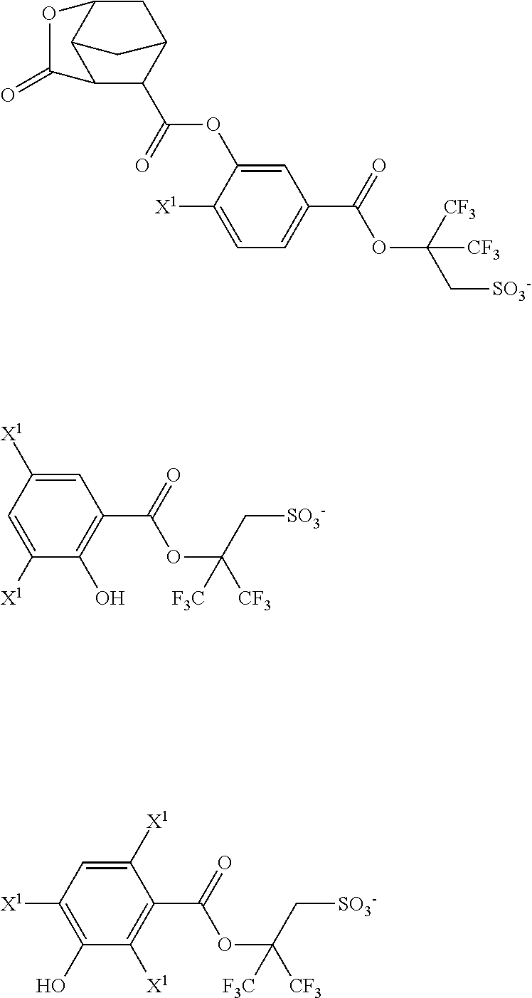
C1=C(OC(C2C3CC4C(C2C(=O)O4)C3)=O)C([X1])=CC=C1C(OC(C[SO3-])([CF3])[CF3])=O.C1=C([X1])C=C([X1])C(O)=C1C(OC([CF3])(C[SO3-])[F3C])=O.C1([X1])=CC([X1])=C(O)C([X1])=C1C(OC([CF3])(C[SO3-])[F3C])=O
